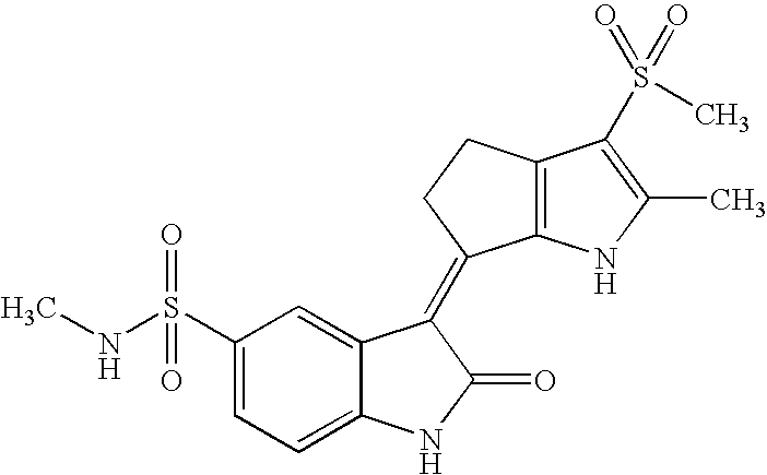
C12=C(C(=C3C4=CC(S(=O)(=O)NC)=CC=C4NC3=O)CC1)NC(C)=C2S(=O)(=O)C
